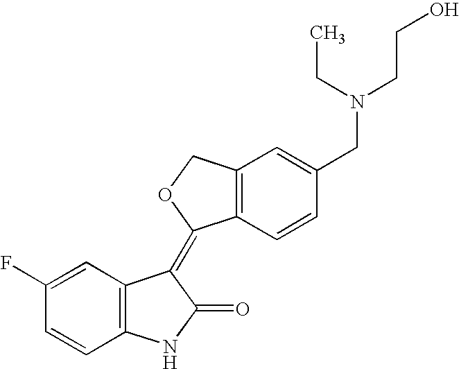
C1=C(F)C=CC2=C1C(=C1C3=C(C=C(CN(CCO)CC)C=C3)CO1)C(=O)N2
